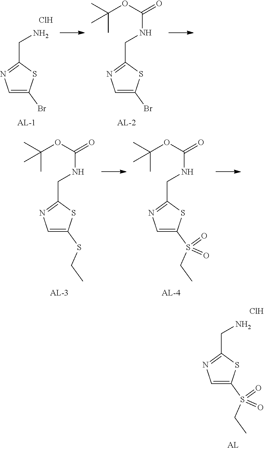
C1=C(Br)SC(CN)=N1.Cl.C1=C(Br)SC(CNC(=O)OC(C)(C)C)=N1.C1=C(SCC)SC(CNC(=O)OC(C)(C)C)=N1.C1=C(S(CC)(=O)=O)SC(CNC(=O)OC(C)(C)C)=N1.C1=C(S(CC)(=O)=O)SC(CN)=N1.Cl
